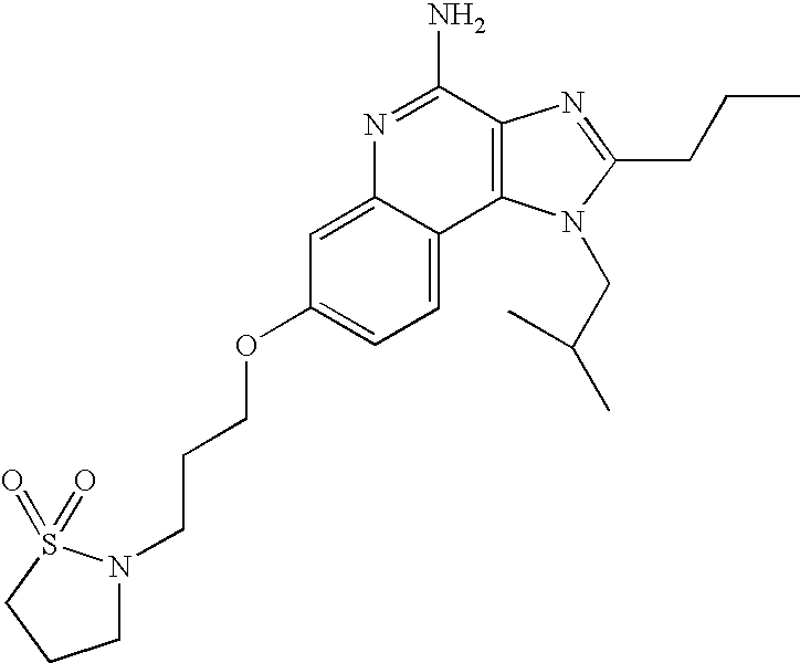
C1=C2C(=CC=C1OCCCN1CCCS1(=O)=O)C1=C(C(N)=N2)N=C(CCC)N1CC(C)C
